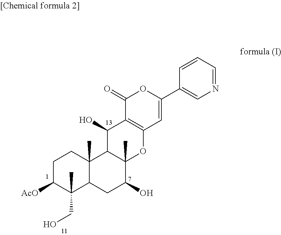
C1C([AcO])C(C)(CO)C2C(C)(C1)C1C(C)(C(O)C2)OC2=C(C1O)C(=O)OC(C1=CN=CC=C1)=C2
